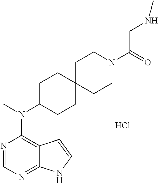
N1=CN=C2C(=C1N(C)C1CCC3(CC1)CCN(C(=O)CNC)CC3)C=CN2.Cl
